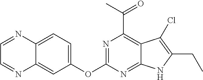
C12=CC=C(OC3=NC(C(C)=O)=C4C(=N3)NC(CC)=C4Cl)C=C1N=CC=N2
